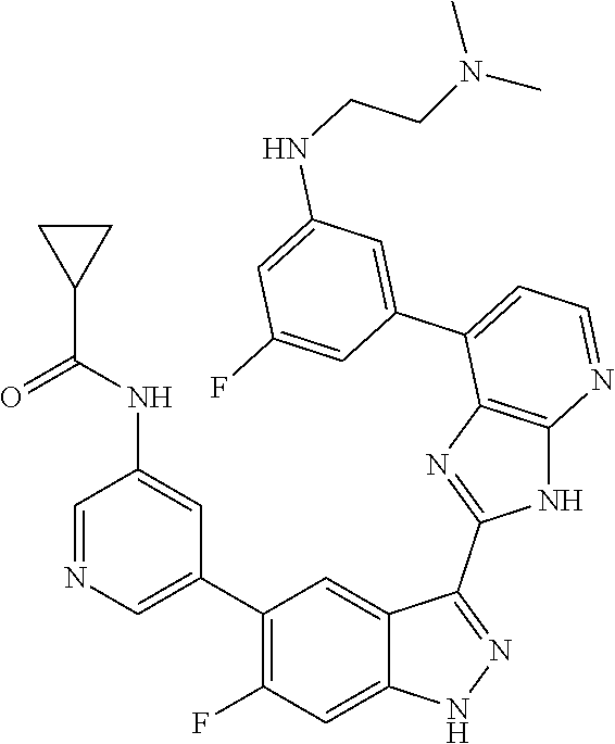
C1=NC=C(C2=C(F)C=C3C(=C2)C(C2=NC4=C(N2)N=CC=C4C2=CC(NCCN(C)C)=CC(F)=C2)=NN3)C=C1NC(C1CC1)=O
